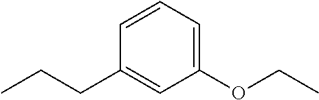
C1(OCC)=CC=CC(CCC)=C1
